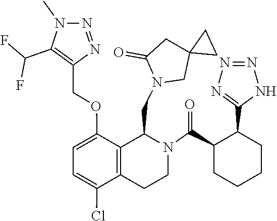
C12(CN(CC3C4=C(C(Cl)=CC=C4OCC4=C(C(F)F)N(C)N=N4)CCN3C(C3C(C4=NN=NN4)CCCC3)=O)C(=O)C1)CC2
